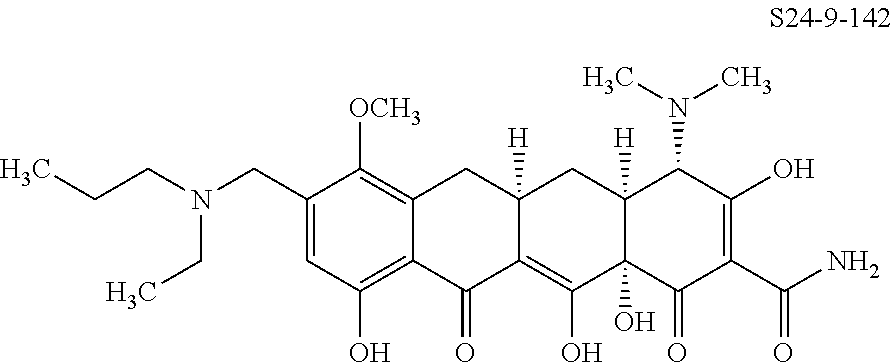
C1(CN(CCC)CC)=CC(O)=C2C(=C1[OCH3])CC1([H])C(=C(O)C3(O)C([H])(C1)C(N(C)C)C(O)=C(C(N)=O)C3=O)C2=O
